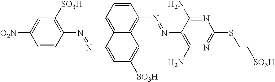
C1(N=NC2=CC([SO3H])=CC3=C(N=NC4=C(N)N=C(SCC[SO3H])N=C4N)C=CC=C32)=C([SO3H])C=C([O2N])C=C1
